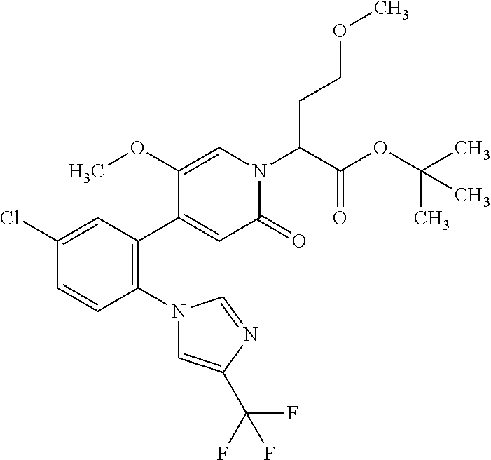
C1(Cl)=CC(C2=CC(=O)N(C(C(OC(C)(C)C)=O)CCOC)C=C2OC)=C(N2C=C(C(F)(F)F)N=C2)C=C1
